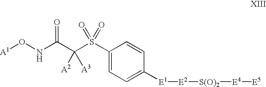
[A1]ONC(C(S(C1=CC=C([E1][E2][S(O)2][E4][E5])C=C1)(=O)=O)([A2])[A3])=O
